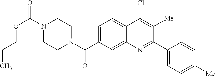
N1(C(OCCC)=O)CCN(C(=O)C2=CC=C3C(=C2)N=C(C2=CC=C([Me])C=C2)C([Me])=C3Cl)CC1
